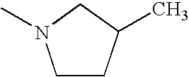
C1CC(C)CN1C
